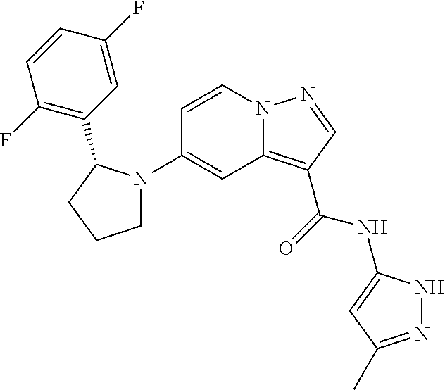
C1(N2CCCC2C2=C(F)C=CC(F)=C2)=CC2=C(C(=O)NC3=CC(C)=NN3)C=NN2C=C1
